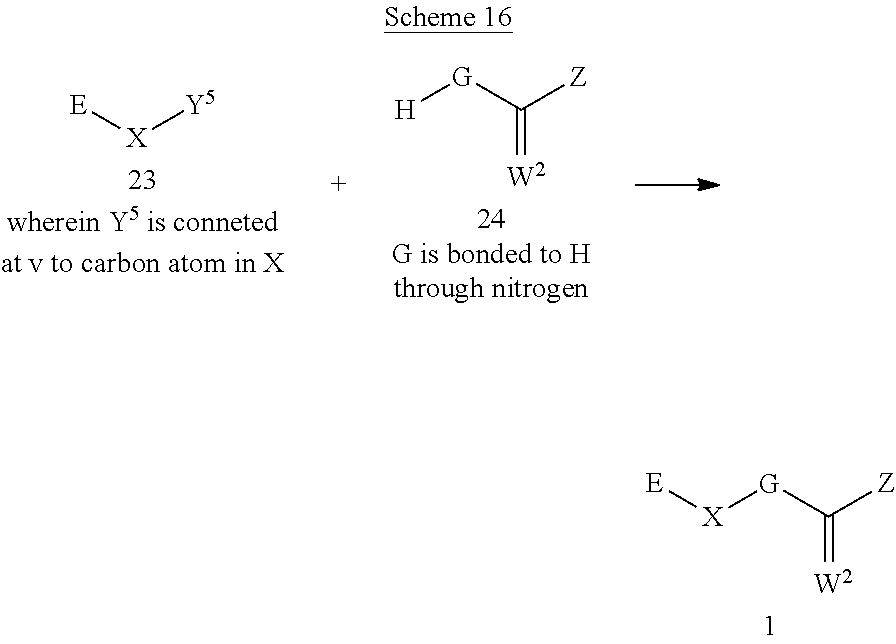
[E][X][Y5].[H][G]C([Z])=[W2].[E][X][G]C([Z])=[W2]
